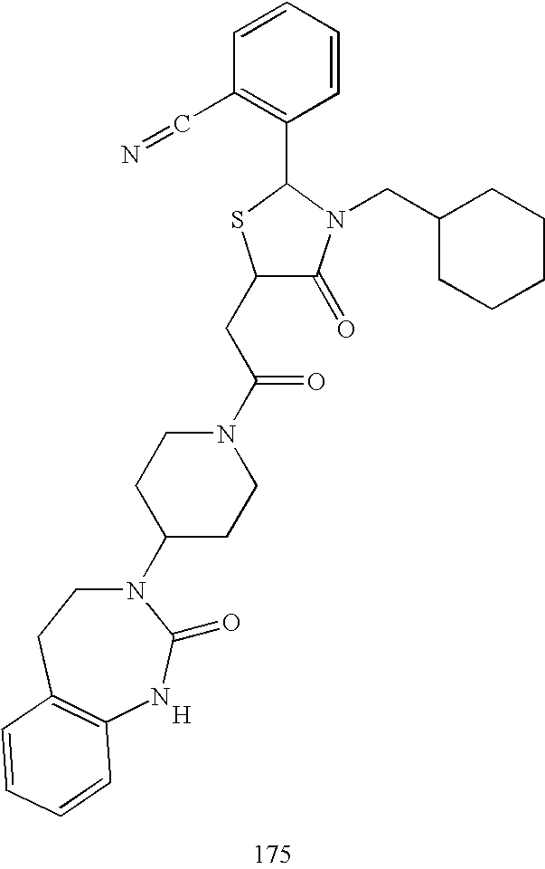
C1(CC(N2CCC(N3CCC4=C(NC3=O)C=CC=C4)CC2)=O)C(=O)N(CC2CCCCC2)C(C2=C(C=N)C=CC=C2)S1.[H]
